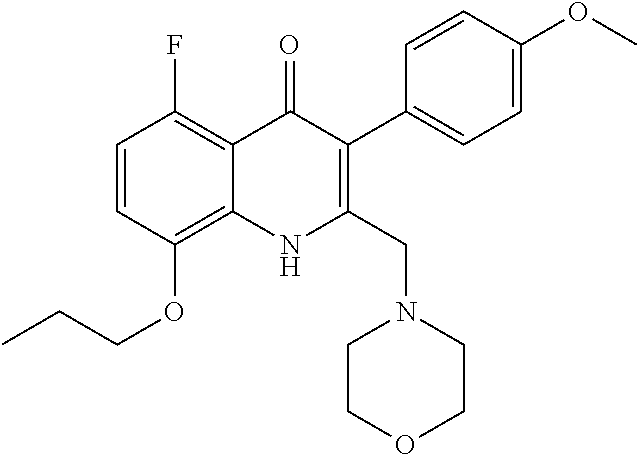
CCCOC1=C2C(=C(F)C=C1)C(=O)C(C1=CC=C(OC)C=C1)=C(CN1CCOCC1)N2
